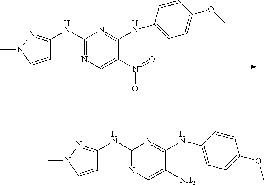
C1=CN(C)N=C1NC1=NC=C([N+]([O-])=O)C(NC2=CC=C(OC)C=C2)=N1.C1=CN(C)N=C1NC1=NC=C(N)C(NC2=CC=C(OC)C=C2)=N1
